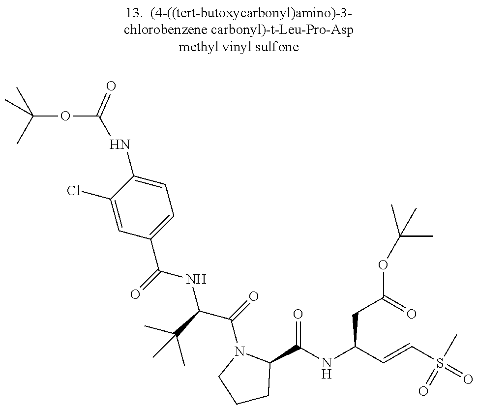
C1(Cl)=CC(C(=O)NC(C(=O)N2C(C(NC(C=CS(C)(=O)=O)CC(OC(C)(C)C)=O)=O)CCC2)C(C)(C)C)=CC=C1NC(OC(C)(C)C)=O
